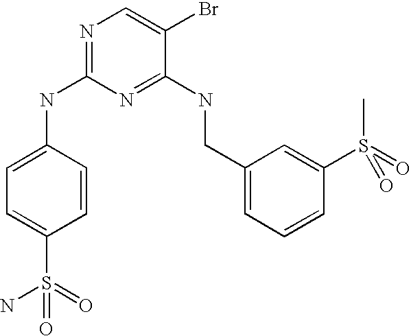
C1(CNC2=NC(NC3=CC=C(S(=O)(=O)N)C=C3)=NC=C2Br)=CC=CC(S(C)(=O)=O)=C1
